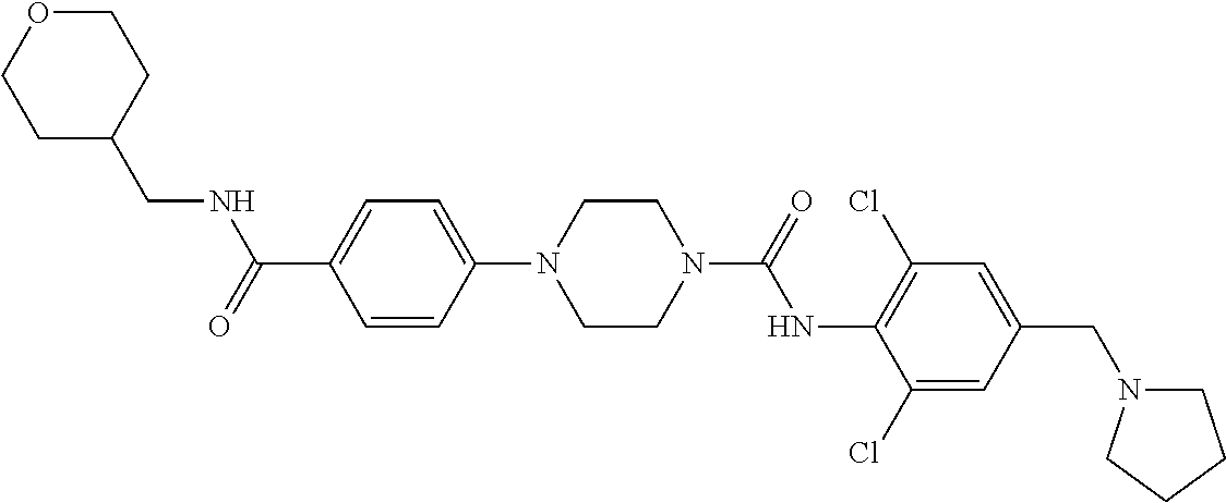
C1(CNC(C2=CC=C(N3CCN(C(=O)NC4=C(Cl)C=C(CN5CCCC5)C=C4Cl)CC3)C=C2)=O)CCOCC1
